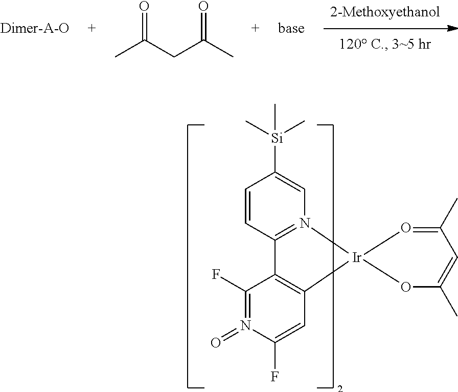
CC(=O)CC(=O)C.C1=CC2=N(C=C1[Si](C)(C)C)[Ir]1(C3=C2C(F)=N(=O)C(F)=C3)OC(C)=CC(C)=O1
